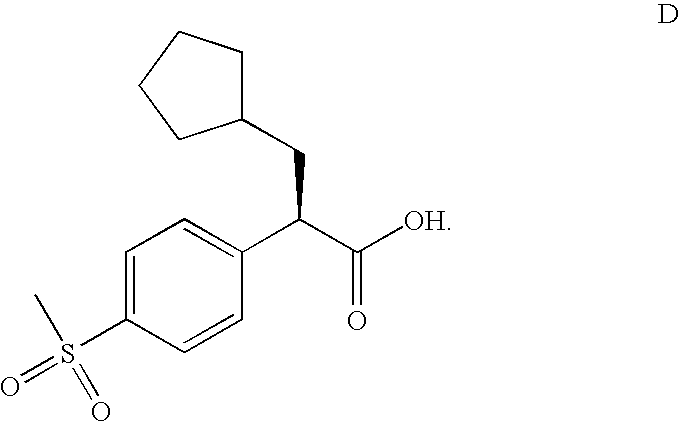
C1=C(S(=O)(C)=O)C=CC(C(C([OH])=O)CC2CCCC2)=C1
